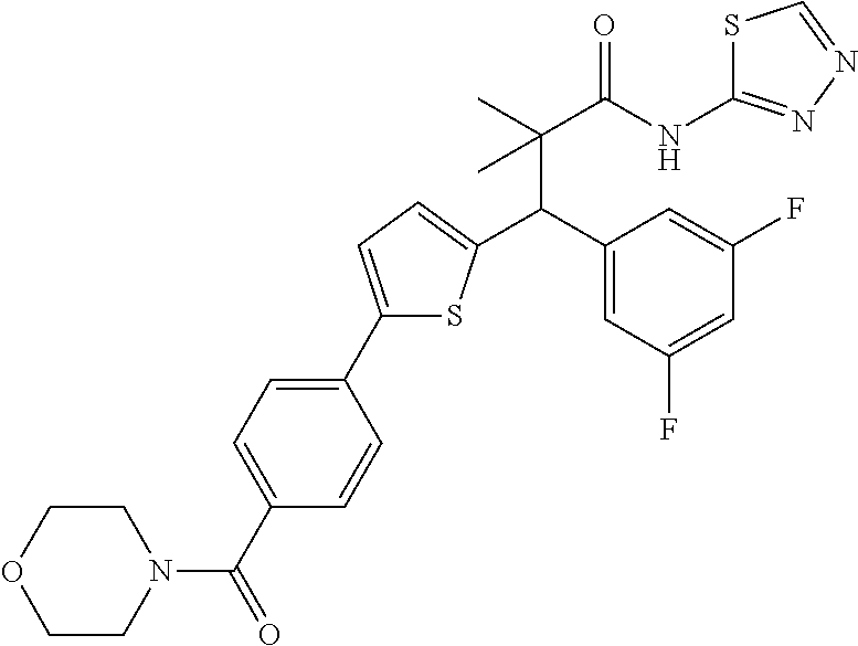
C1(C2=CC=C(C(C3=CC(F)=CC(F)=C3)C(C)(C(NC3=NN=CS3)=O)C)S2)=CC=C(C(=O)N2CCOCC2)C=C1
